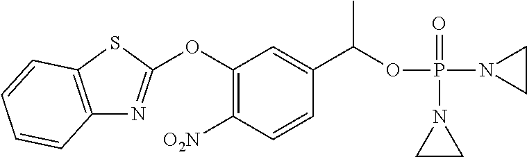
O(C1=C([O2N])C=CC(C(OP(N2CC2)(=O)N2CC2)C)=C1)C1=NC2=C(S1)C=CC=C2
